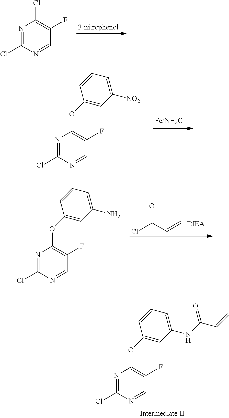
N1=C(Cl)N=CC(F)=C1OC1=CC([NO2])=CC=C1.O=C(Cl)C=C.N1=C(Cl)N=CC(F)=C1OC1=CC(N)=CC=C1.N1=C(Cl)N=CC(F)=C1Cl.N1=C(Cl)N=CC(F)=C1OC1=CC(NC(C=C)=O)=CC=C1
